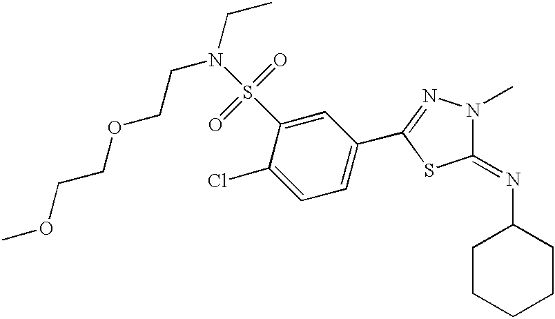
COCCOCCN(CC)S(C1=CC(C2=NN(C)C(=NC3CCCCC3)S2)=CC=C1Cl)(=O)=O
